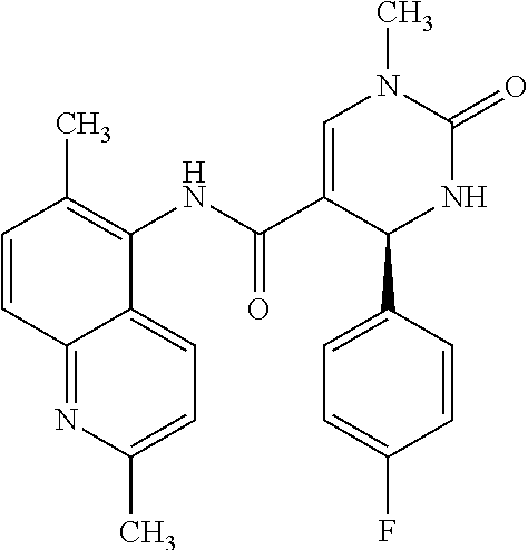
C1=CC(C)=C(NC(C2=CN(C)C(=O)NC2C2=CC=C(F)C=C2)=O)C2=CC=C(C)N=C12
